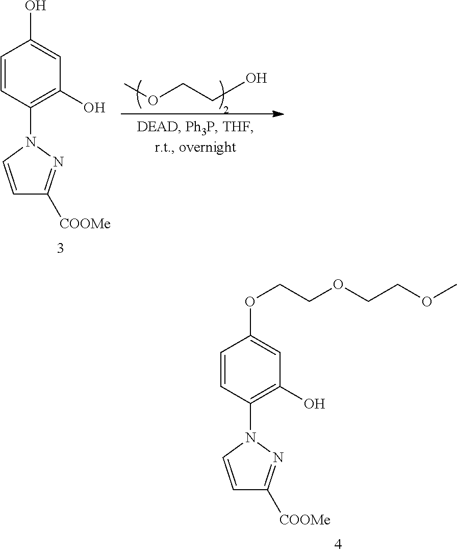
O(CCO)C.C1=CC(N2C=CC([COOMe])=N2)=C(O)C=C1O.C1=CC(N2C=CC([COOMe])=N2)=C(O)C=C1OCCOCCOC
